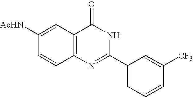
C1([AcHN])=CC2=C(C=C1)N=C(C1=CC=CC([CF3])=C1)NC2=O
